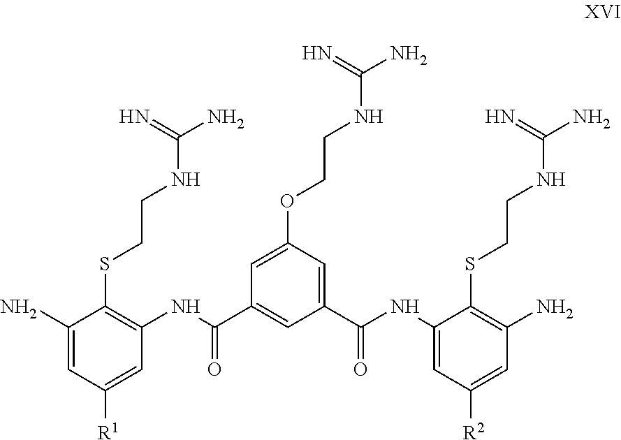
C1(N)=CC([R1])=CC(NC(C2=CC(C(NC3=CC([R2])=CC(N)=C3SCCNC(N)=N)=O)=CC(OCCNC(N)=N)=C2)=O)=C1SCCNC(N)=N
